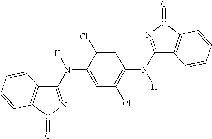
C1(N([H])C2=CC(Cl)=C(N(C3=NC(=O)C4=C3C=CC=C4)[H])C=C2Cl)=NC(=O)C2=C1C=CC=C2
